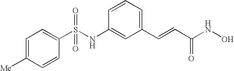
C1=C([Me])C=CC(S(NC2=CC(C=CC(NO)=O)=CC=C2)(=O)=O)=C1
